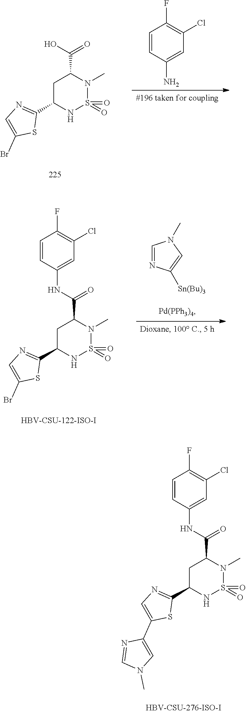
C1C(C2=NC=C(Br)S2)NS(=O)(=O)N(C)C1C(O)=O.C1=CC(N)=CC(Cl)=C1F.C1C(C2=NC=C(Br)S2)NS(=O)(=O)N(C)C1C(NC1=CC(Cl)=C(F)C=C1)=O.C1=NC([Sn(Bu)3])=CN1C.C1C(C2=NC=C(C3=CN(C)C=N3)S2)NS(=O)(=O)N(C)C1C(NC1=CC(Cl)=C(F)C=C1)=O
